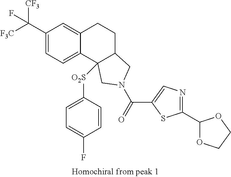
[F3C]C(C1=CC=C2C(=C1)CCC1C2([O2S]C2=CC=C(F)C=C2)CN(C(=O)C2=CN=C(C3OCCO3)S2)C1)([CF3])F
